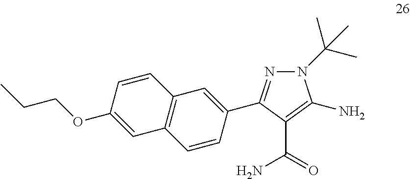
N1(C(C)(C)C)N=C(C2=CC3=C(C=C2)C=C(OCCC)C=C3)C(C(=O)N)=C1N
